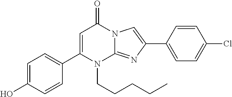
C1(C2=CC=C(O)C=C2)=CC(=O)N2C(=NC(C3=CC=C(Cl)C=C3)=C2)N1CCCCC
